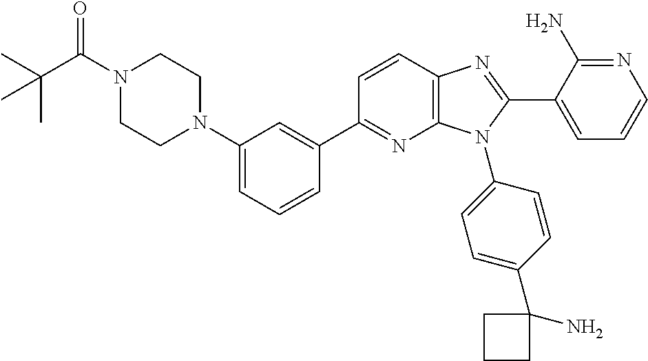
C12=C(C=CC(C3=CC(N4CCN(C(C(C)(C)C)=O)CC4)=CC=C3)=N1)N=C(C1=CC=CN=C1N)N2C1=CC=C(C2(N)CCC2)C=C1
